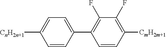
C1([CnH2n+1])=CC=C(C2=C(F)C(F)=C([CmH2m+1])C=C2)C=C1
